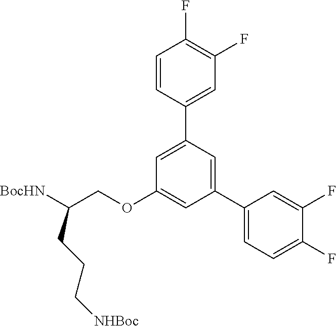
C1=CC(C2=CC(OCC([BocHN])CCC[NHBoc])=CC(C3=CC=C(F)C(F)=C3)=C2)=CC(F)=C1F
